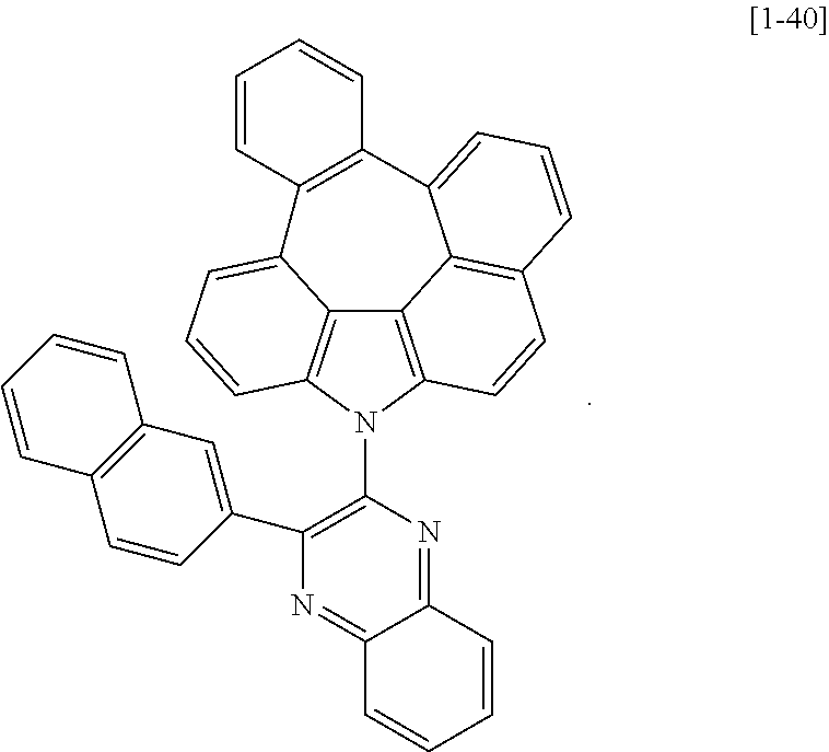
C12=C3N(C4=C(C5=CC6=C(C=C5)C=CC=C6)N=C5C(=N4)C=CC=C5)C4=C1C(=CC=C4)C1=C(C4=CC=CC(=C24)C=C3)C=CC=C1
